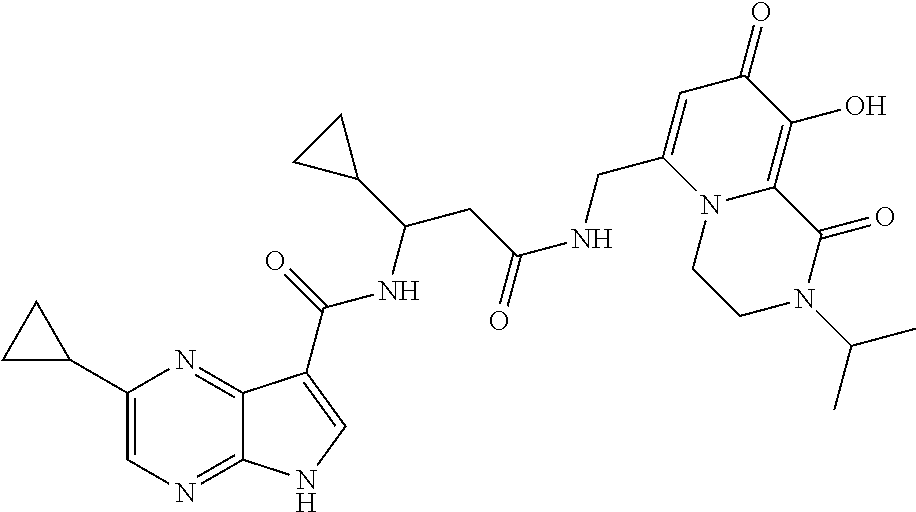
N12C(=C(O)C(=O)C=C1CNC(CC(C1CC1)NC(=O)C1=CNC3=NC=C(C4CC4)N=C31)=O)C(=O)N(C(C)C)CC2
